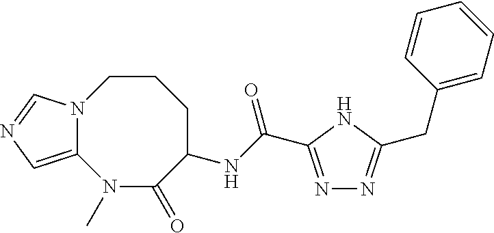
N12C(=CN=C1)N(C)C(=O)C(NC(=O)C1=NN=C(CC3=CC=CC=C3)N1)CCC2
